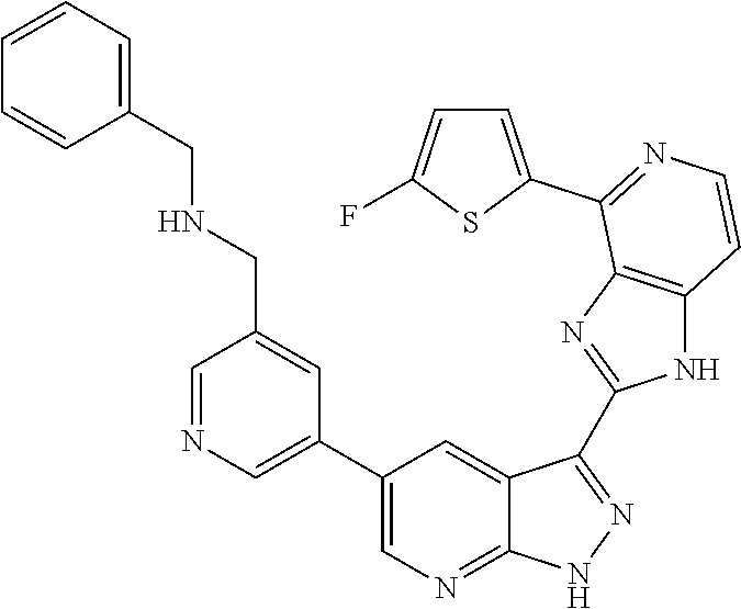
C1=NC=C(C2=CN=C3C(=C2)C(C2=NC4=C(N2)C=CN=C4C2=CC=C(F)S2)=NN3)C=C1CNCC1=CC=CC=C1
